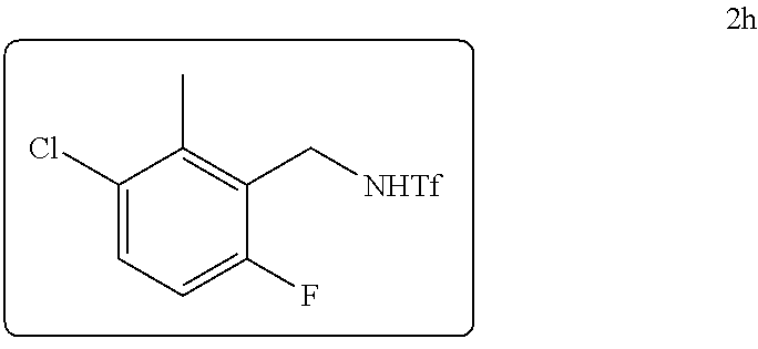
C1(Cl)=CC=C(F)C(C[NHTf])=C1C
